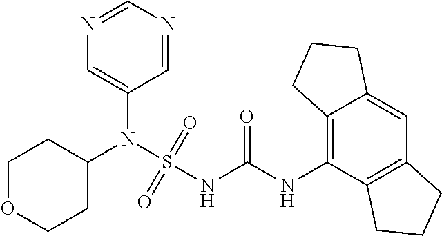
C1(N(S(NC(NC2=C3C(=CC4=C2CCC4)CCC3)=O)(=O)=O)C2CCOCC2)=CN=CN=C1
